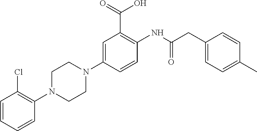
C1=CC=CC(N2CCN(C3=CC(C(=O)O)=C(NC(CC4=CC=C(C)C=C4)=O)C=C3)CC2)=C1Cl
